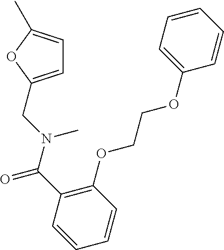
C1=C(CN(C(C2=C(OCCOC3=CC=CC=C3)C=CC=C2)=O)C)OC(C)=C1
